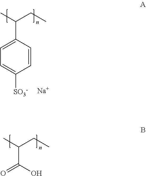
C1=CC(C(CC)C)=CC=C1[SO3-].[Na].OC(=O)C(CC)C
